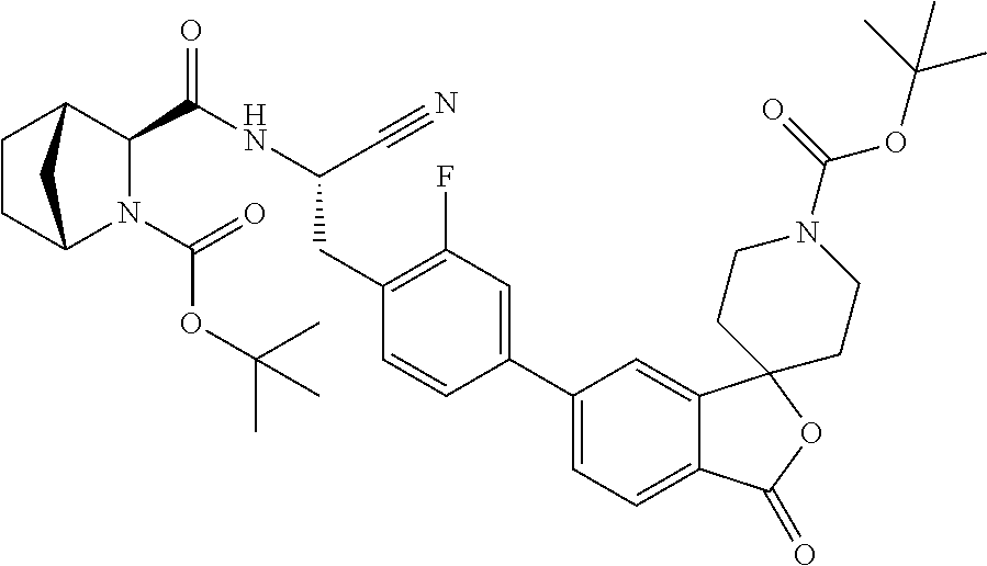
C1CC2N(C(=O)OC(C)(C)C)C(C(=O)NC(CC3=C(F)C=C(C4=CC=C5C(=C4)C4(OC5=O)CCN(C(OC(C)(C)C)=O)CC4)C=C3)C#N)C1C2
